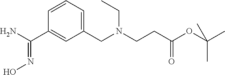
C1=CC=C(CN(CCC(OC(C)(C)C)=O)CC)C=C1C(N)=NO
